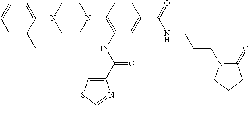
C1=CC=C(C)C(N2CCN(C3=C(NC(=O)C4=CSC(C)=N4)C=C(C(NCCCN4C(=O)CCC4)=O)C=C3)CC2)=C1
